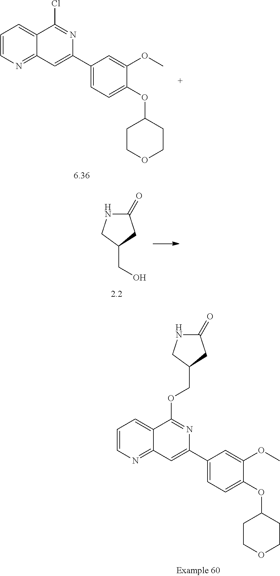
C1(=O)NCC(CO)C1.C1=CN=C2C(=C1)C(OCC1CC(=O)NC1)=NC(C1=CC=C(OC3CCOCC3)C(OC)=C1)=C2.C1=CN=C2C(=C1)C(Cl)=NC(C1=CC=C(OC3CCOCC3)C(OC)=C1)=C2
